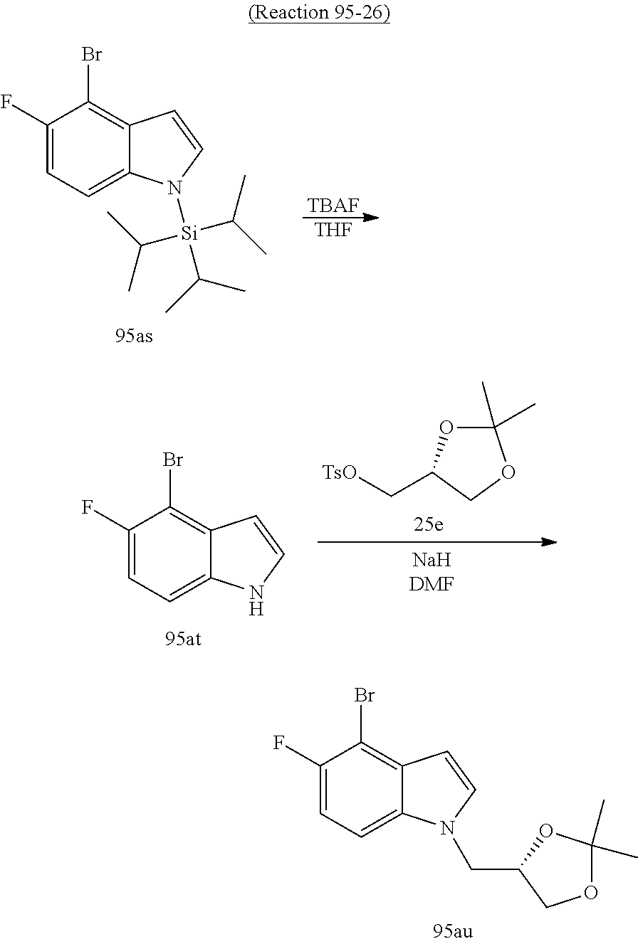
C1(F)=CC=C2C(=C1Br)C=CN2[Si](C(C)C)(C(C)C)C(C)C.[TBAF].[THF].C1(C)(C)OC(C[TsO])CO1.C1(F)=CC=C2C(=C1Br)C=CN2.C1(F)=CC=C2C(=C1Br)C=CN2CC1COC(C)(C)O1
